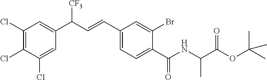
C1(Cl)=C(Cl)C(Cl)=CC(C(C=CC2=CC=C(C(NC(C(OC(C)(C)C)=O)C)=O)C(Br)=C2)[CF3])=C1
